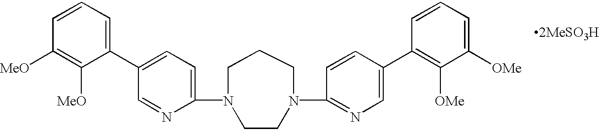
C1(N2CCCN(C3=NC=C(C4=C([OMe])C([OMe])=CC=C4)C=C3)CC2)=CC=C(C2=CC=CC([MeO])=C2[MeO])C=N1
